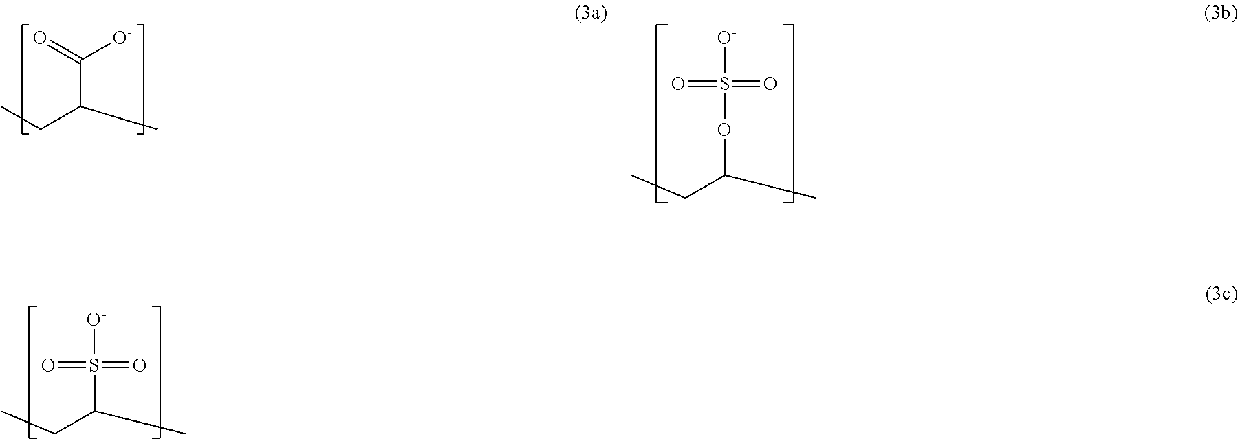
CCC(C)C(=O)[O-].CCC(C)OS(=O)(=O)[O-].CCC(C)S(=O)(=O)[O-]
